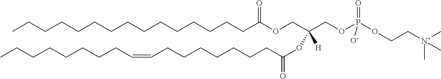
C(CCCCCCCCCCC(OCC(COP(OCC[N+](C)(C)C)(=O)[O-])(OC(=O)CCCCCCCC=CCCCCCCCC)[H])=O)CCCC
